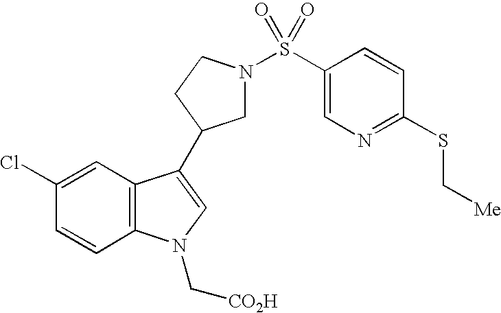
C1(Cl)=CC2=C(C=C1)N(C[CO2H])C=C2C1CN(S(C2=CN=C(SC[Me])C=C2)(=O)=O)CC1
